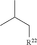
CC(C[R22])C
